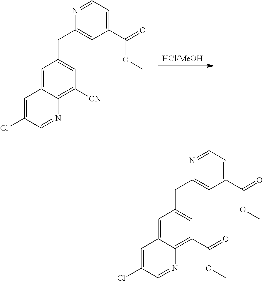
[HCl/MeOH].C1=C2C(=C([CN])C=C1CC1=CC(C(=O)OC)=CC=N1)N=CC(Cl)=C2.C1=C2C(=C(C(=O)OC)C=C1CC1=CC(C(=O)OC)=CC=N1)N=CC(Cl)=C2
